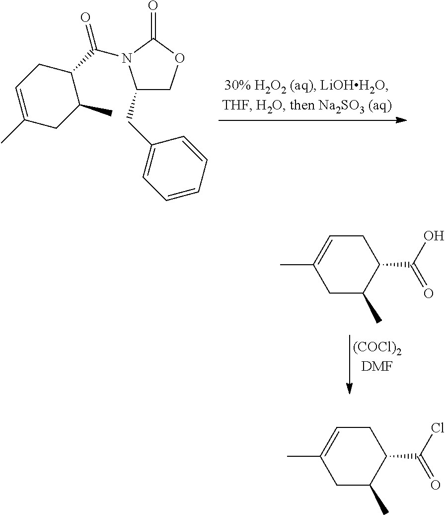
C1C=C(C)CC(C)C1C(=O)O.C1(CC2=CC=CC=C2)COC(=O)N1C(=O)C1CC=C(C)CC1C.C1C=C(C)CC(C)C1C(=O)Cl
